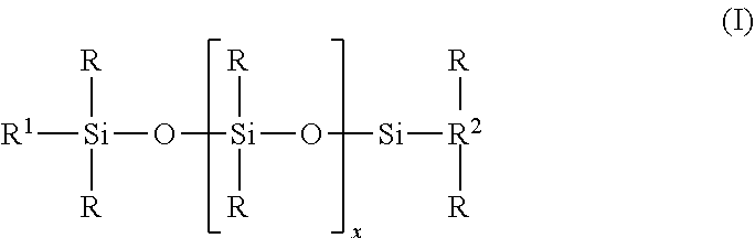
[R1][Si]([R])([R])O[Si](O[Si][R2]([R])[R])([R])[R]
